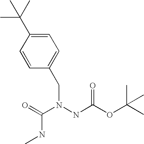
O=C(OC(C)(C)C)NN(CC1=CC=C(C(C)(C)C)C=C1)C(=O)NC
